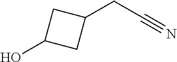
OC1CC(CC#N)C1
